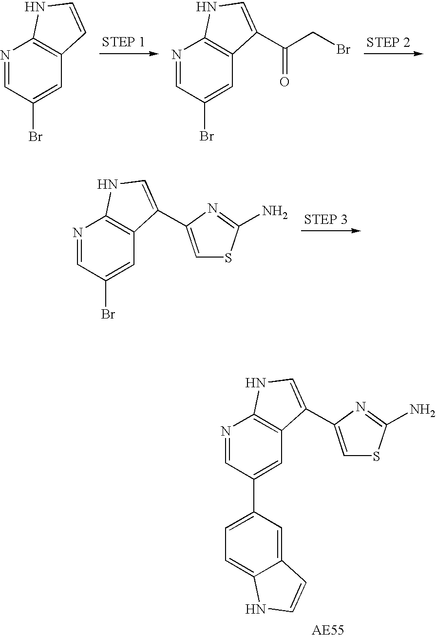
N1=CC(Br)=CC2=C1NC=C2C1=CSC(N)=N1.N1=CC(Br)=CC2=C1NC=C2.N1=CC(Br)=CC2=C1NC=C2C(CBr)=O.N1=CC(C2=CC=C3C(=C2)C=CN3)=CC2=C1NC=C2C1=CSC(N)=N1
